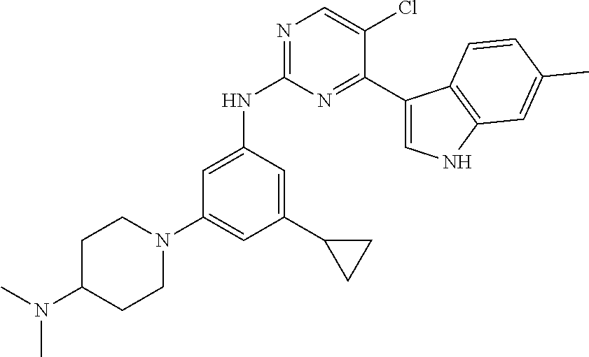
N1(C2=CC(C3CC3)=CC(NC3=NC=C(Cl)C(C4=CNC5=C4C=CC(C)=C5)=N3)=C2)CCC(N(C)C)CC1
